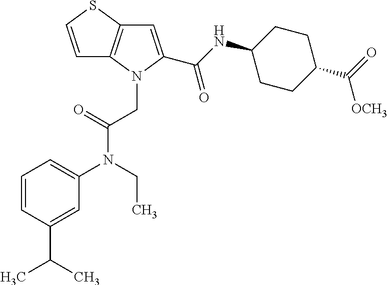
C1=CC(C(C)C)=CC(N(CC)C(CN2C(C(NC3CCC(C([OCH3])=O)CC3)=O)=CC3=C2C=CS3)=O)=C1
